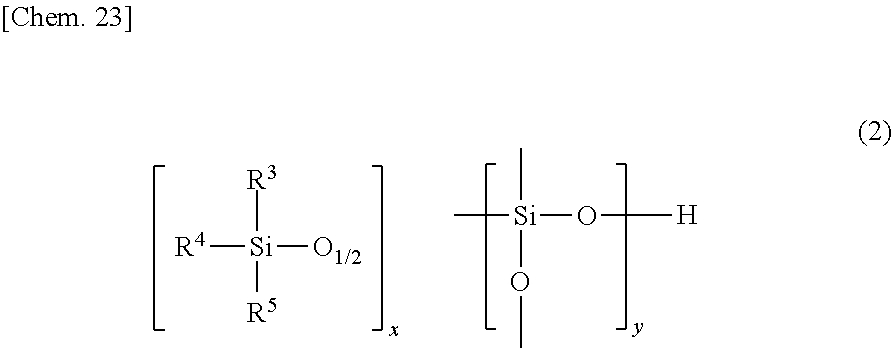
[R3][Si]([O1/2])([R4])[R5].[Si](O[H])(C)(C)OC
